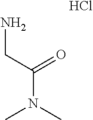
NCC(N(C)C)=O.Cl
